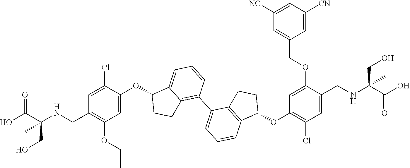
C1=C(OC2C3=CC=CC(C4=CC=CC5=C4CCC5OC4=C(Cl)C=C(CNC(C(O)=O)(CO)C)C(OCC5=CC([NC])=CC([CN])=C5)=C4)=C3CC2)C(Cl)=CC(CNC(C(O)=O)(C)CO)=C1OCC
